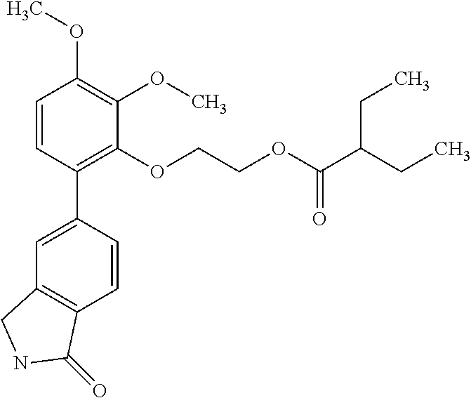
C1=CC(C2=CC3=C(C=C2)C(=O)NC3)=C(OCCOC(C(CC)CC)=O)C(OC)=C1OC
